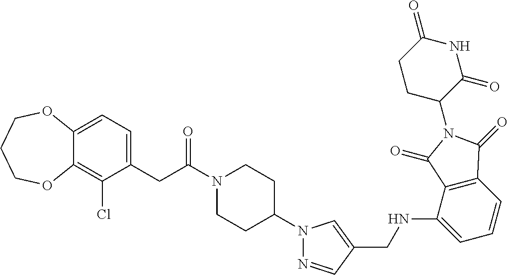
C12=CC=C(CC(=O)N3CCC(N4N=CC(CNC5=CC=CC6=C5C(=O)N(C5C(=O)NC(=O)CC5)C6=O)=C4)CC3)C(Cl)=C1OCCCO2
